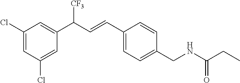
C1(Cl)=CC(C(C=CC2=CC=C(CNC(CC)=O)C=C2)[CF3])=CC(Cl)=C1
